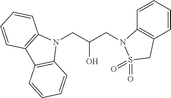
N1(CC(CN2C3=C(C=CC=C3)CS2(=O)=O)O)C2=C(C3=C1C=CC=C3)C=CC=C2
